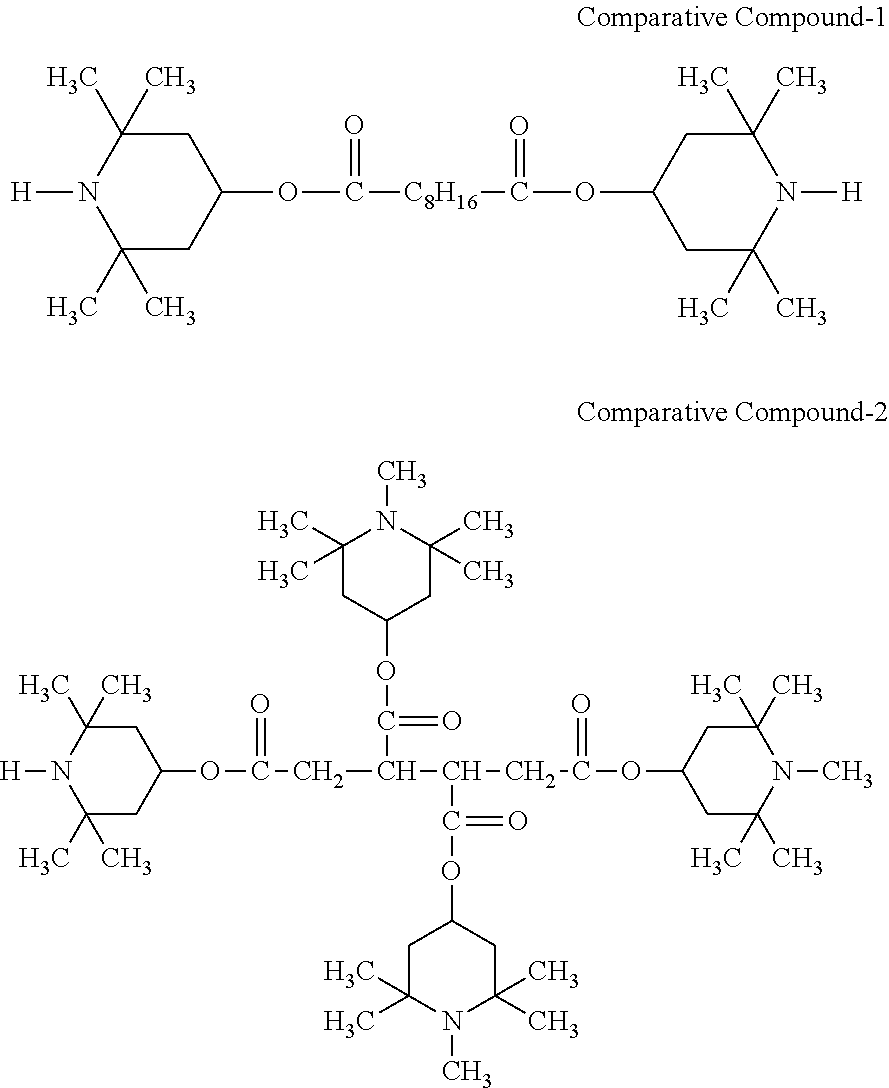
C1C(C)(C)N([H])C(C)(C)CC1OC(=O)[C8H16]C(=O)OC1CC(C)(C)N([H])C(C)(C)C1.C1(C)(C)CC(OC(C(CC(OC2CC(C)(C)N([H])C(C)(C)C2)=O)C(C(OC2CC(C)(C)N(C)C(C)(C)C2)=O)CC(OC2CC(C)(C)N(C)C(C)(C)C2)=O)=O)CC(C)(C)N1C
